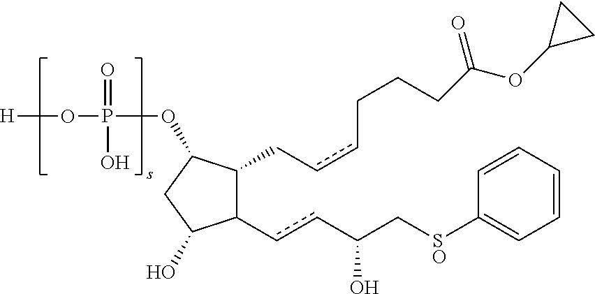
C1(CccCCCC(OC2CC2)=O)C(OP(=O)(O)O[H])CC(O)C1ccC(C[SO]C1=CC=CC=C1)O
